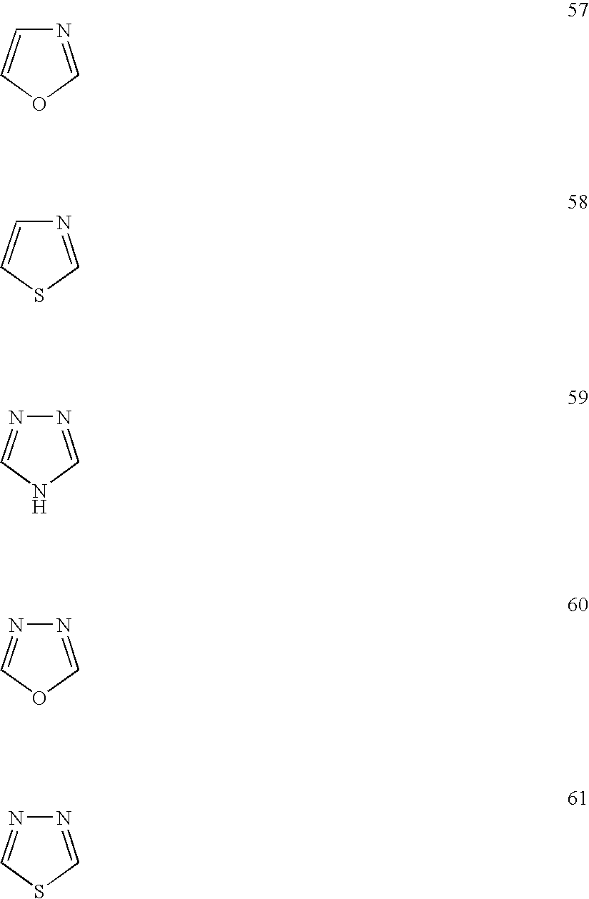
N1=COC=C1.N1=CSC=C1.N1=CNC=N1.N1=COC=N1.N1=CSC=N1
